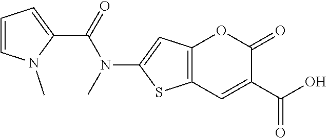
C12=C(C=C(C(=O)O)C(=O)O1)SC(N(C(C1=CC=CN1C)=O)C)=C2
